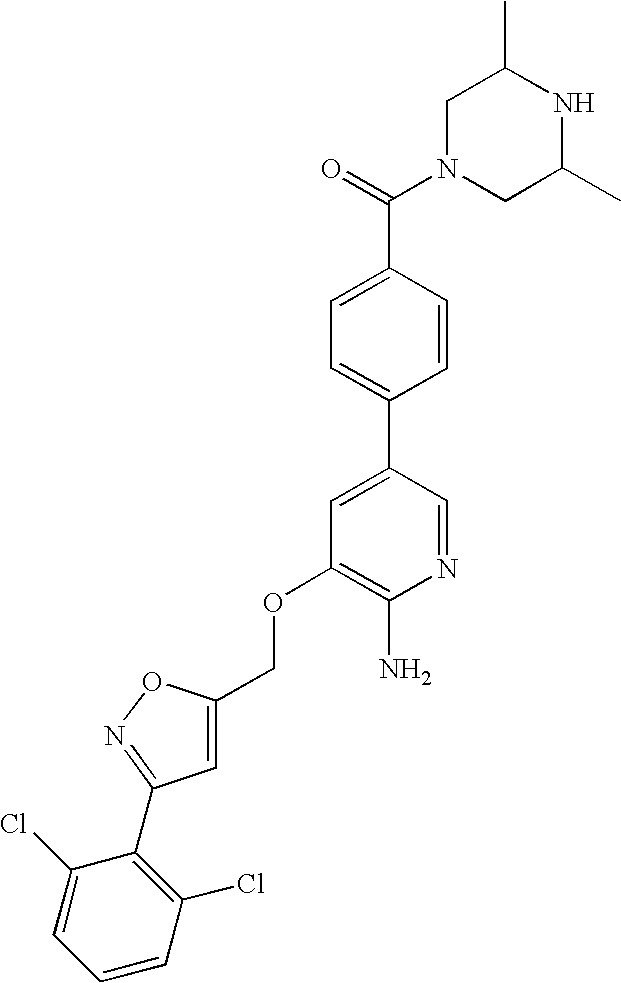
C1N(C(=O)C2=CC=C(C3=CC(OCC4=CC(C5=C(Cl)C=CC=C5Cl)=NO4)=C(N)N=C3)C=C2)CC(C)NC1C
